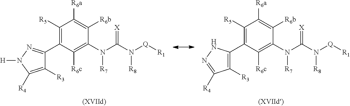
C1([R5])=C(C2=NN([H])C([R4])=C2[R3])C([R6c])=C(N(C(N([Q][R1])[R8])=[X])[R7])C([R6b])=C1[R6a].C1([R5])=C(C2=C([R3])C([R4])=NN2)C([R6c])=C(N(C(N([Q][R1])[R8])=[X])[R7])C([R6b])=C1[R6a]
